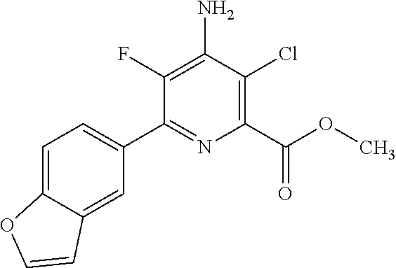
C1(C2=CC=C3C(=C2)C=CO3)=NC(C(=O)OC)=C(Cl)C(N)=C1F
